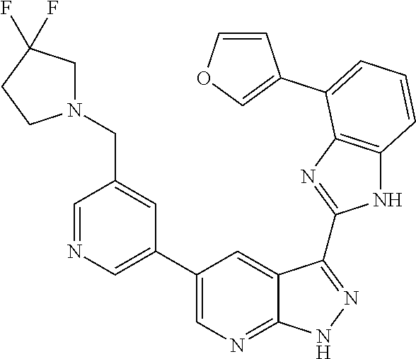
C1=NC=C(C2=CN=C3C(=C2)C(C2=NC4=C(N2)C=CC=C4C2=COC=C2)=NN3)C=C1CN1CC(F)(F)CC1
